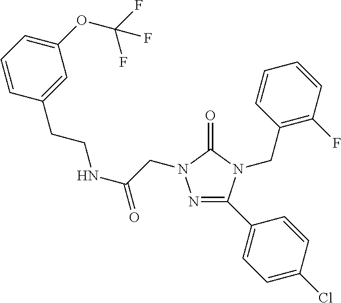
C1=CC=C(OC(F)(F)F)C=C1CCNC(=O)CN1N=C(C2=CC=C(Cl)C=C2)N(CC2=C(F)C=CC=C2)C1=O
